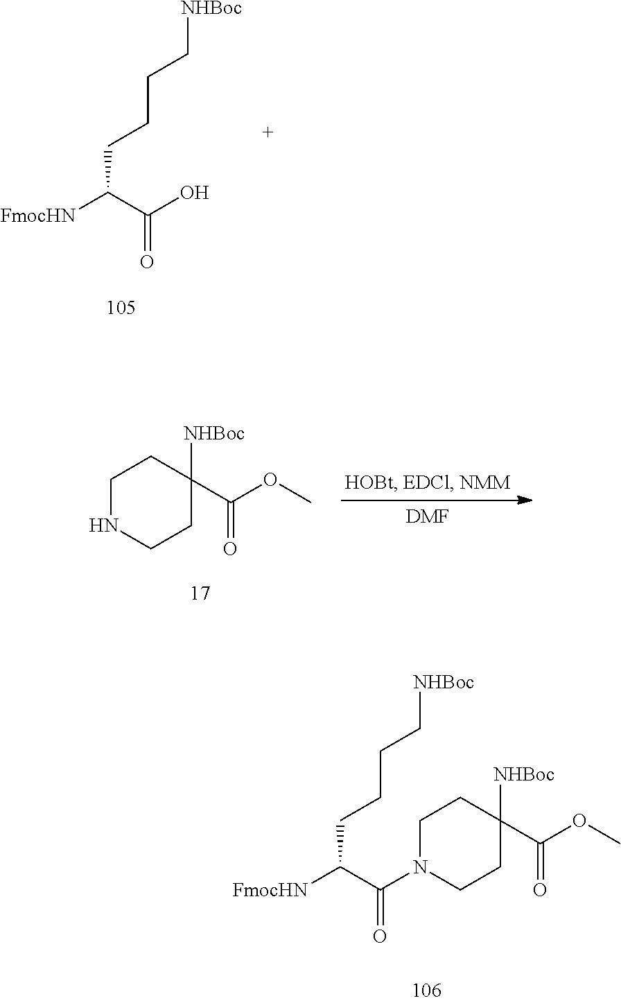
[FmocHN]C(C(O)=O)CCCC[NHBoc].C1NCCC(C(OC)=O)([NHBoc])C1.[DMF].C1CC(C(OC)=O)([NHBoc])CCN1C(C([FmocHN])CCCC[NHBoc])=O
